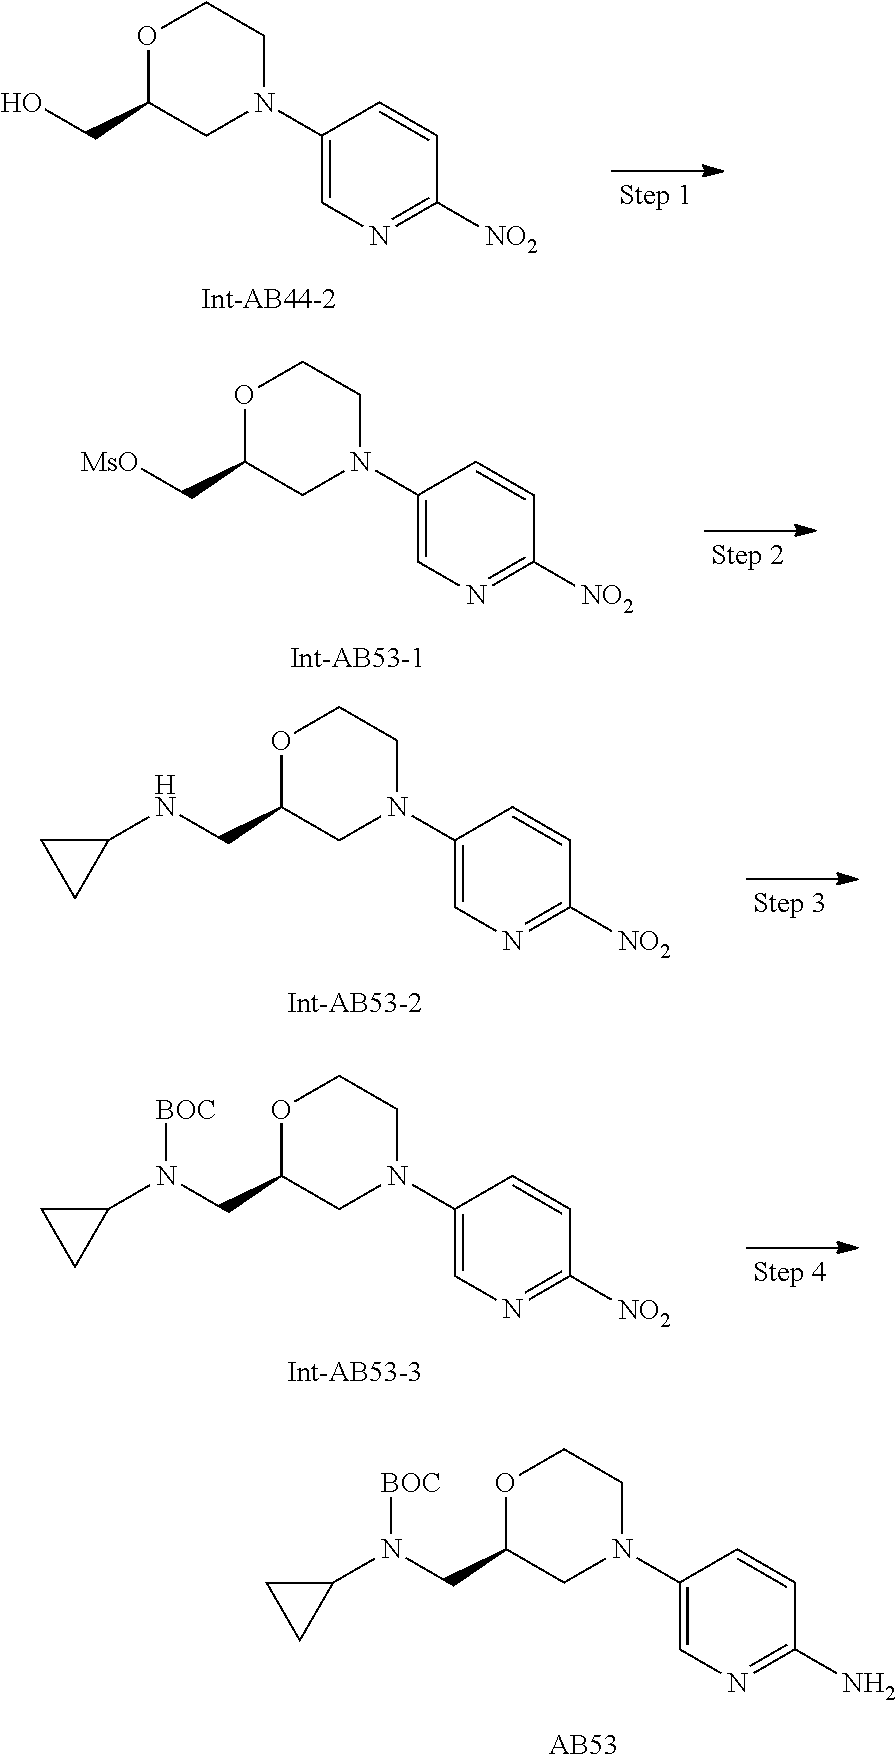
O1C(CO)CN(C2=CN=C([NO2])C=C2)CC1.O1C(C[MsO])CN(C2=CN=C([NO2])C=C2)CC1.O1C(CNC2CC2)CN(C2=CN=C([NO2])C=C2)CC1.O1C(CN(C2CC2)[BOC])CN(C2=CN=C([NO2])C=C2)CC1.O1C(CN(C2CC2)[BOC])CN(C2=CN=C(N)C=C2)CC1
